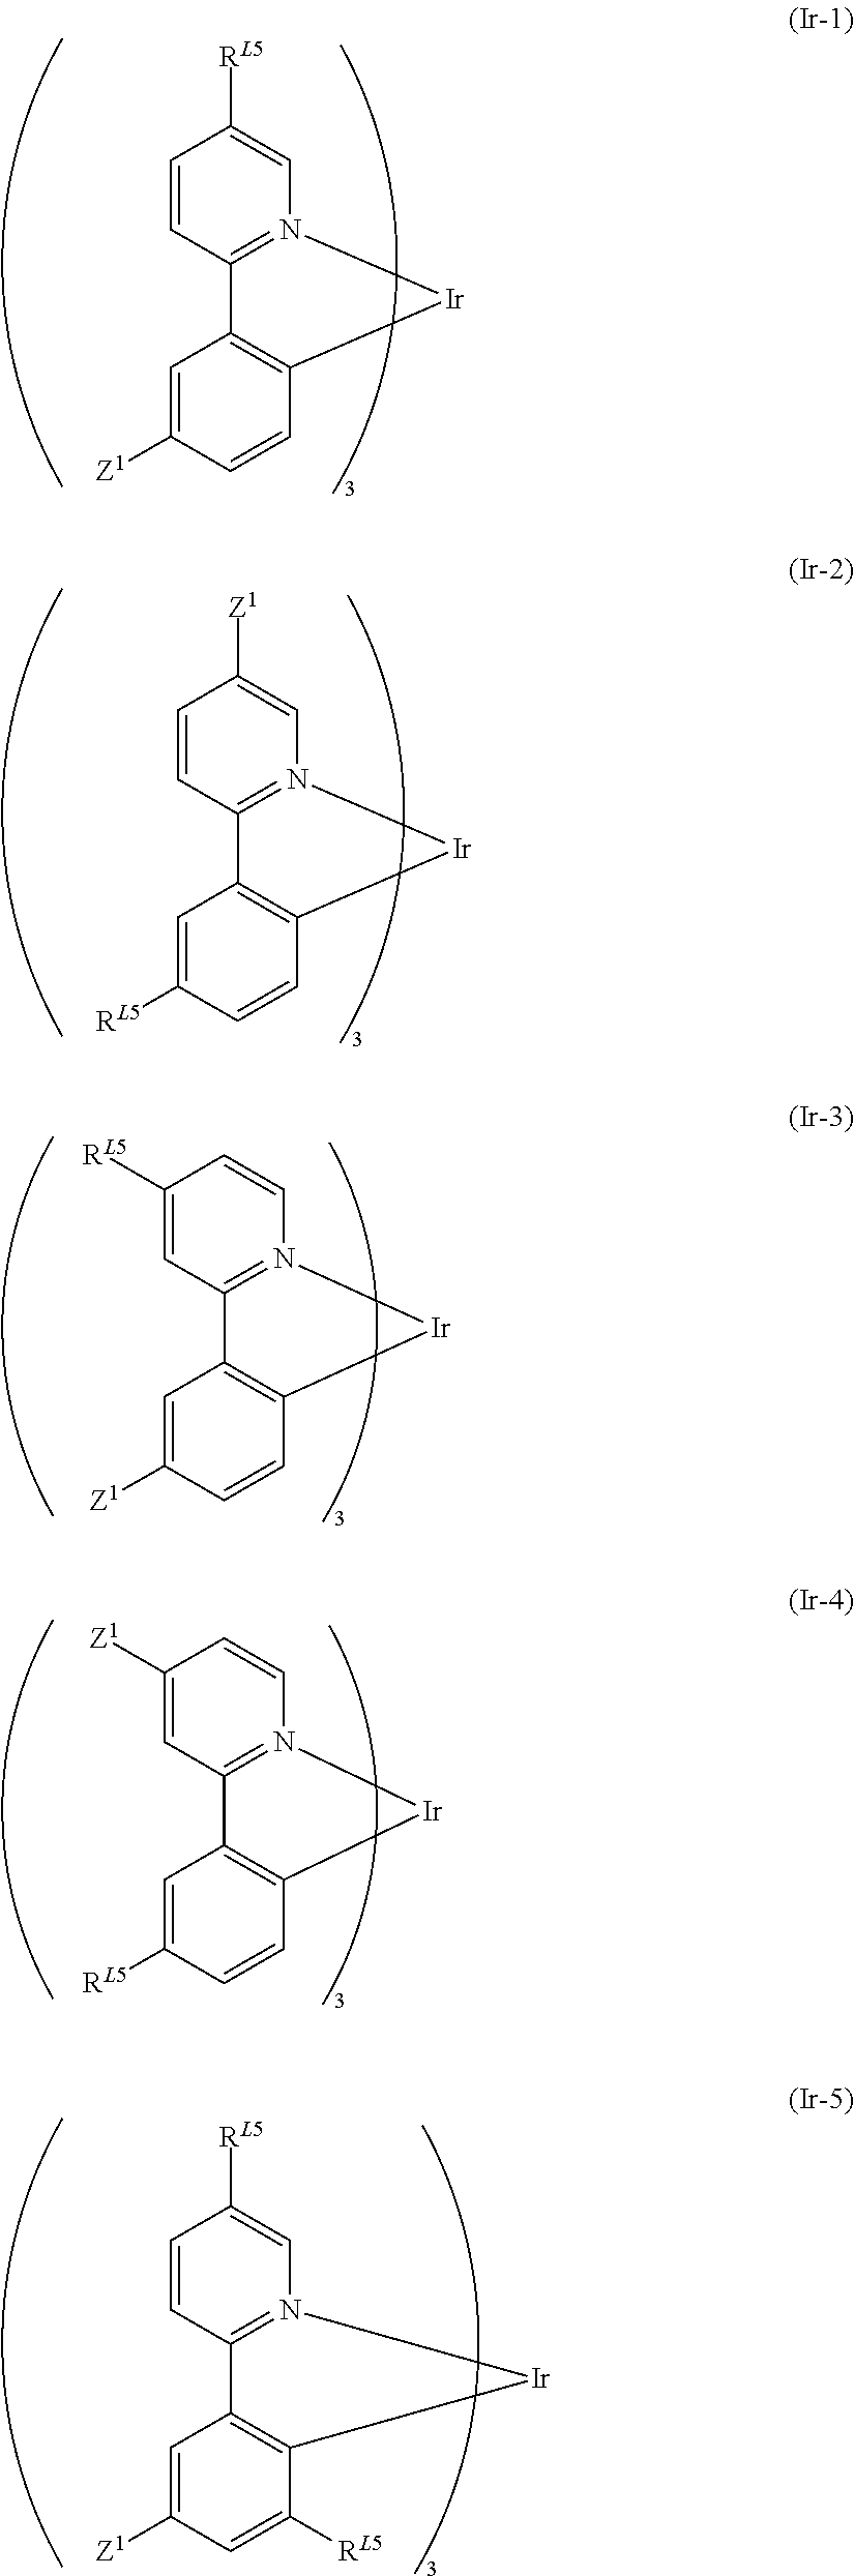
C1=CC2=N(C=C1[RL5])[Ir]C1=C2C=C([Z1])C=C1.C1=CC2=N(C=C1[Z1])[Ir]C1=C2C=C([RL5])C=C1.C1([RL5])=CC2=N(C=C1)[Ir]C1=C2C=C([Z1])C=C1.C1([Z1])=CC2=N(C=C1)[Ir]C1=C2C=C([RL5])C=C1.C1=CC2=N(C=C1[RL5])[Ir]C1=C2C=C([Z1])C=C1[RL5]
